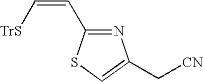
N1=C(C=C[TrS])SC=C1C[CN]
